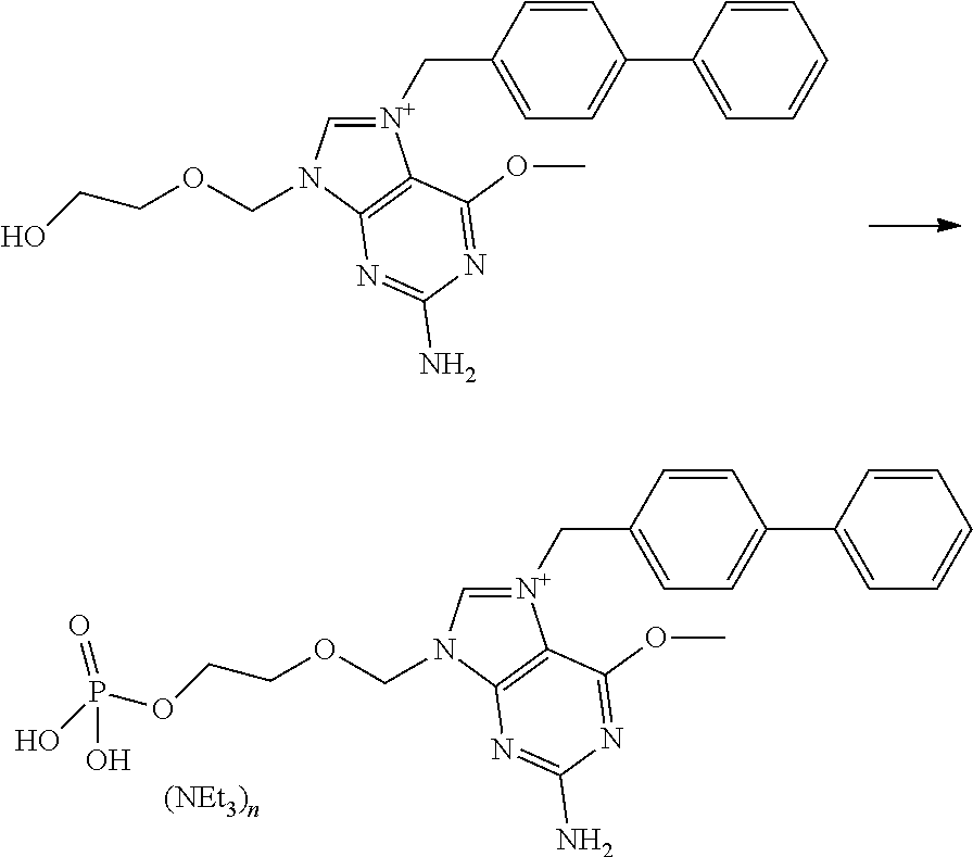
[N+]1(CC2=CC=C(C3=CC=CC=C3)C=C2)=CN(COCCOP(O)(=O)O)C2=C1C(OC)=NC(N)=N2.[N+]1(CC2=CC=C(C3=CC=CC=C3)C=C2)=CN(COCCO)C2=C1C(OC)=NC(N)=N2
